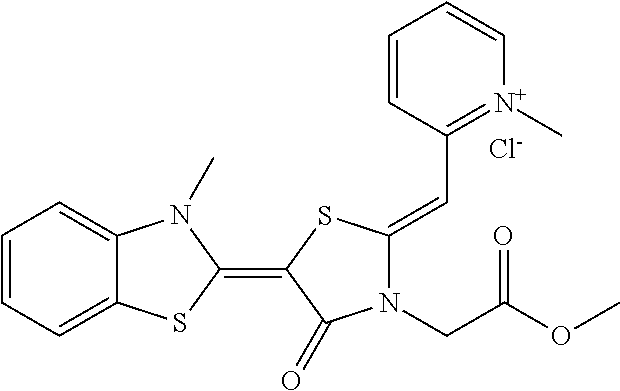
C1=CC=C2C(=C1)N(C)C(=C1SC(=CC3=[N+](C)C=CC=C3)N(CC(OC)=O)C1=O)S2.[Cl-]
